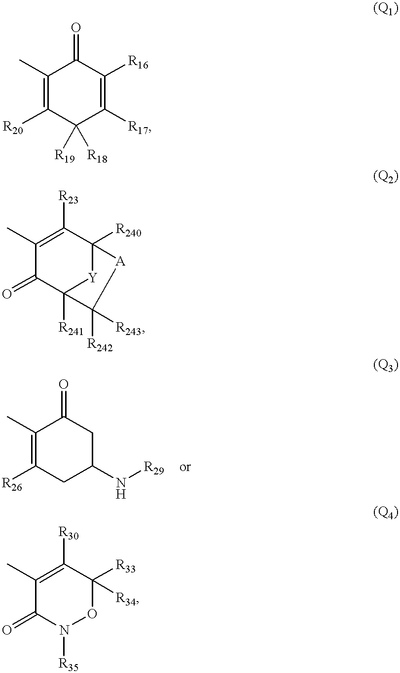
C1(C)=C([R20])C([R18])([R19])C([R17])=C([R16])C1=O.C1(C)=C([R23])C2([R240])[Y]C([R241])(C1=O)C([R243])([R242])[A]2.C1(C)=C([R26])CC(N[R29])CC1=O.C1(C)=C([R30])C([R33])([R34])ON([R35])C1=O
